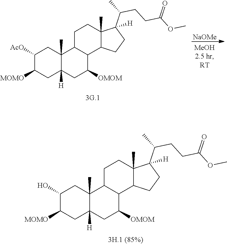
C12(C)C([H])(CC([OMOM])C3C1CCC1(C)C3CCC1(C(C)CCC(OC)=O)[H])CC([MOMO])C(O)C2.[NaOMe].C12(C)C([H])(CC([OMOM])C3C1CCC1(C)C3CCC1(C(C)CCC(OC)=O)[H])CC([MOMO])C([AcO])C2
